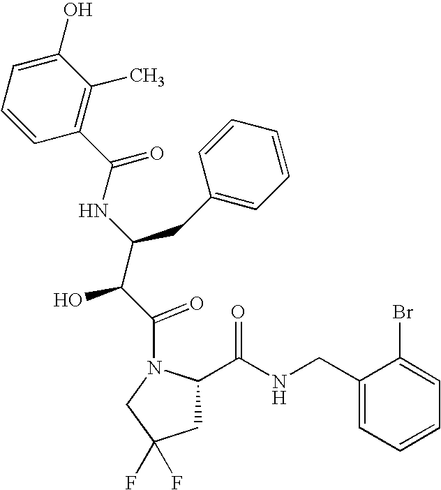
C1=CC(C(=O)NC(C(C(=O)N2CC(F)(F)CC2C(NCC2=CC=CC=C2Br)=O)O)CC2=CC=CC=C2)=C(C)C(O)=C1
